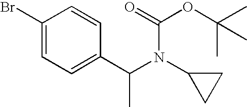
C1(Br)=CC=C(C(N(C2CC2)C(OC(C)(C)C)=O)C)C=C1
